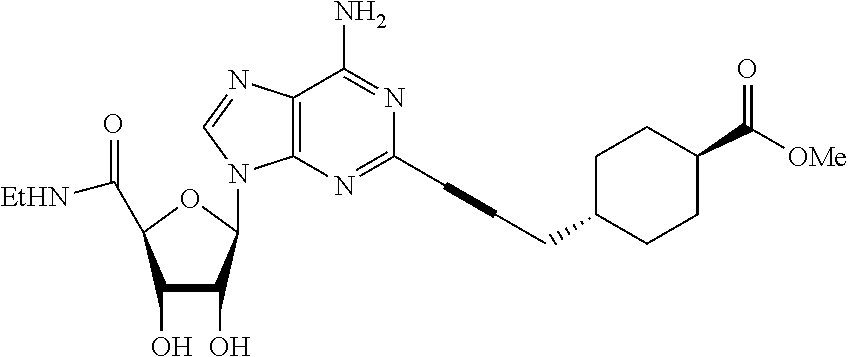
C1(O)C(O)C(N2C3=C(C(N)=NC(CCCC4CCC(C([OMe])=O)CC4)=N3)N=C2)OC1C([EtHN])=O
